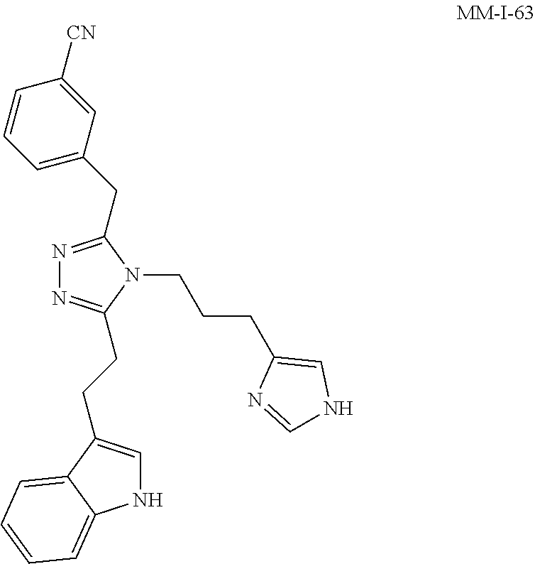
N1=C(CC2=CC=CC([CN])=C2)N(CCCC2=CNC=N2)C(CCC2=CNC3=CC=CC=C23)=N1
